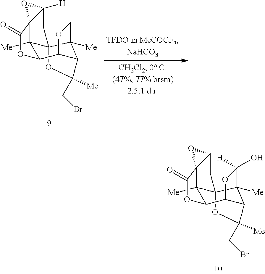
C12([Me])C34C5([Me])C(C(C1OC(=O)C21C([H])(C3)O1)OC5)C(CBr)([Me])O4.C12([Me])C34C5([Me])C(C(C1OC(=O)C21C(C3)O1)OC5(O)[H])C(CBr)([Me])O4
